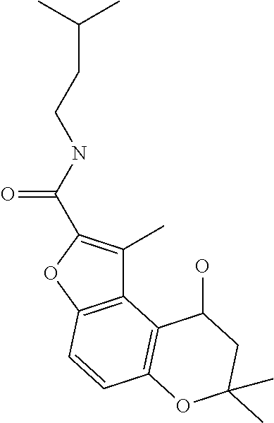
C12=C(OC(C(NCCC(C)C)=O)=C1C)C=CC1=C2C(O)CC(C)(C)O1
